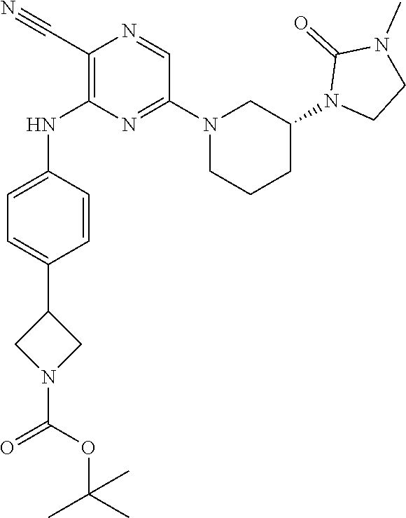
C1(C#N)=C(NC2=CC=C(C3CN(C(OC(C)(C)C)=O)C3)C=C2)N=C(N2CCCC(N3CCN(C)C3=O)C2)C=N1
